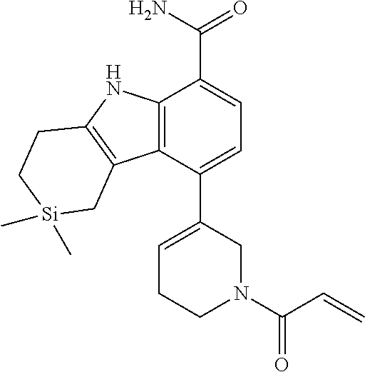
C12=C(C(C3=CCCN(C(=O)C=C)C3)=CC=C1C(=O)N)C1=C(N2)CC[Si](C)(C)C1
